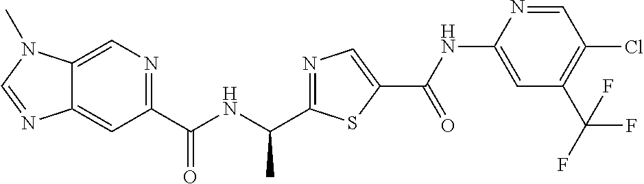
C12=CN=C(C(NC(C)C3=NC=C(C(NC4=CC(C(F)(F)F)=C(Cl)C=N4)=O)S3)=O)C=C1N=CN2C
